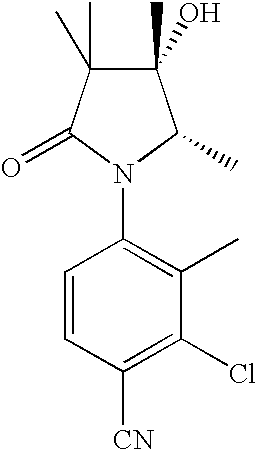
C1(O)(C)C(C)(C)C(=O)N(C2=C(C)C(Cl)=C([CN])C=C2)C1C
